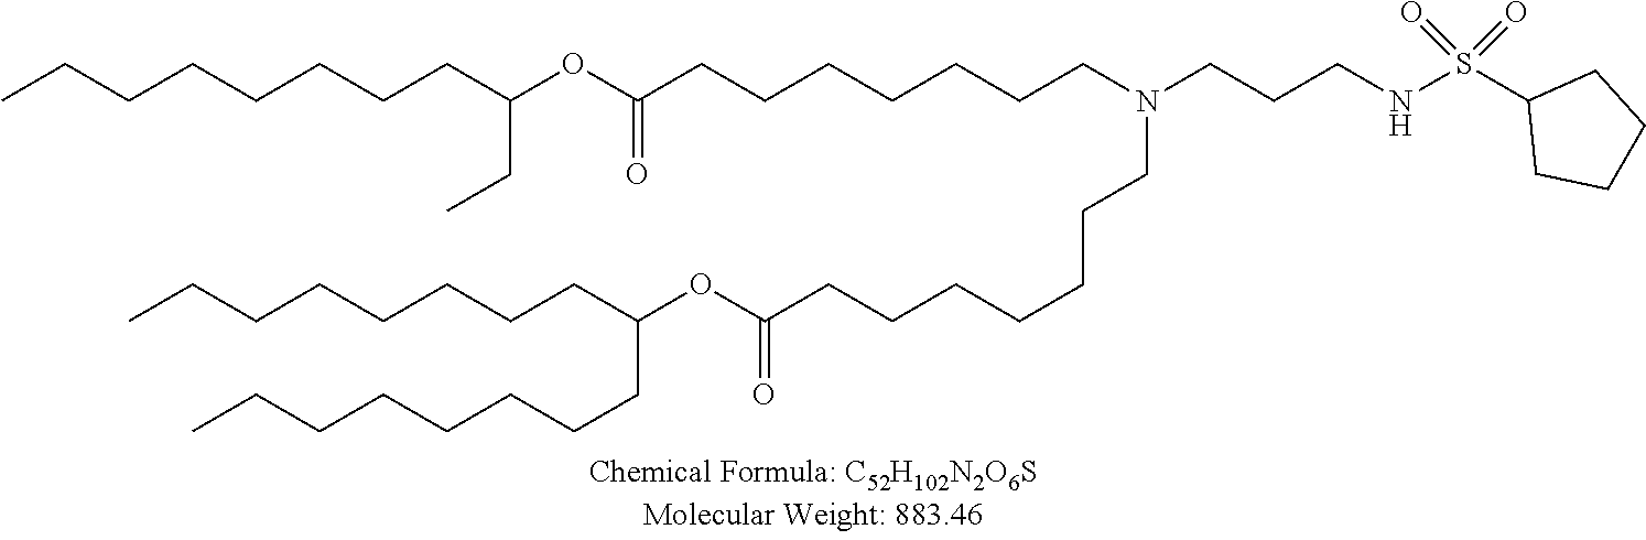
CCCCCCCCC(OC(CCCCCCCN(CCCNS(C1CCCC1)(=O)=O)CCCCCCCC(OC(CCCCCCCC)CCCCCCCC)=O)=O)CC
